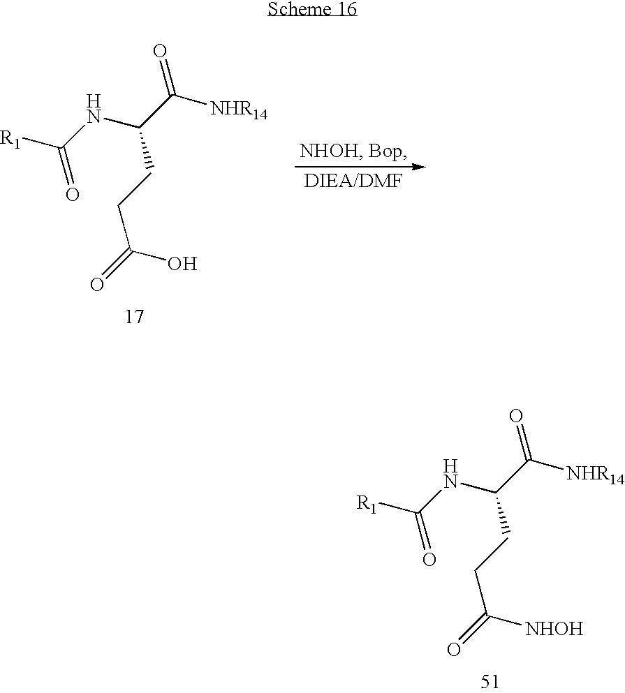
[R1]C(NC(C([NHR14])=O)CCC(=O)[NHOH])=O.[R1]C(NC(C([NHR14])=O)CCC(=O)O)=O
